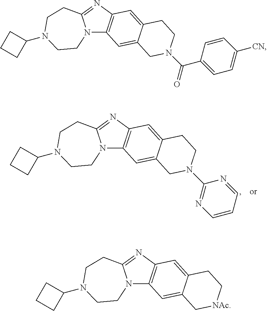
N12C3=C(N=C1CCN(C1CCC1)CC2)C=C1C(=C3)CN(C(C2=CC=C([CN])C=C2)=O)CC1.N12C3=C(N=C1CCN(C1CCC1)CC2)C=C1C(=C3)CN(C2=NC=CC=N2)CC1.N12C3=C(N=C1CCN(C1CCC1)CC2)C=C1C(=C3)C[NAc]CC1
